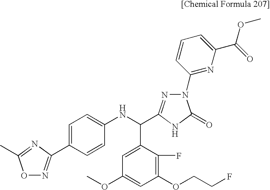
C1=C(C2=NOC(C)=N2)C=CC(NC(C2=CC(OC)=CC(OCCF)=C2F)C2=NN(C3=NC(C(=O)OC)=CC=C3)C(=O)N2)=C1
